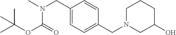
C1(CN(C)C(=O)OC(C)(C)C)=CC=C(CN2CCCC(O)C2)C=C1
